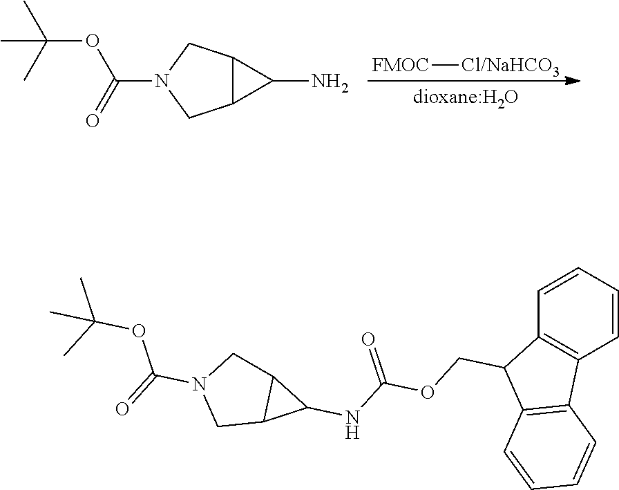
[FMOC][Cl/NaHCO3].C12C(CN(C(OC(C)(C)C)=O)C1)C2N.C1=CC=CC2=C1C1=C(C2COC(=O)NC2C3C2CN(C(OC(C)(C)C)=O)C3)C=CC=C1
